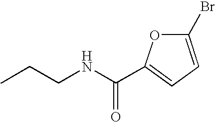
CCCNC(C1=CC=C(Br)O1)=O
